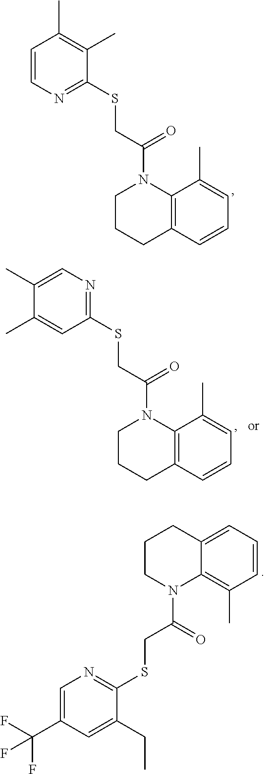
C1=CN=C(SCC(N2C3=C(C=CC=C3C)CCC2)=O)C(C)=C1C.C1CN(C(CSC2=NC=C(C(F)(F)F)C=C2CC)=O)C2=C(C)C=CC=C2C1.C1(C)=CN=C(SCC(N2C3=C(C=CC=C3C)CCC2)=O)C=C1C
